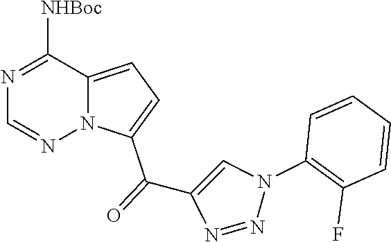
C1([NHBoc])=NC=NN2C1=CC=C2C(C1=CN(C2=C(F)C=CC=C2)N=N1)=O
